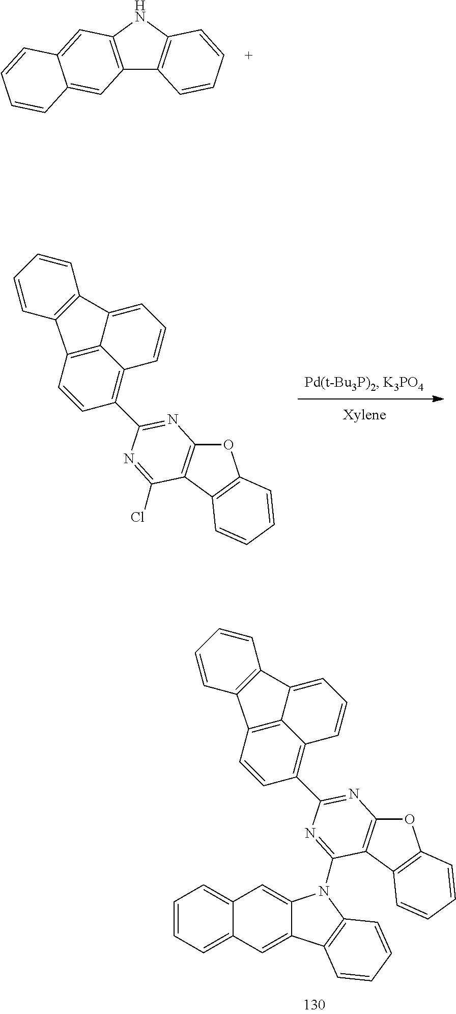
C12=C(NC3=C1C=CC=C3)C=C1C(=C2)C=CC=C1.C1=CC=C2C(=C1)C=C1C(=C2)C2=C(N1C1=NC(C3=C4C5=C(C=C3)C3=C(C5=CC=C4)C=CC=C3)=NC3=C1C1=C(O3)C=CC=C1)C=CC=C2.O1C2=C(C3=C1C=CC=C3)C(Cl)=NC(C1=C3C4=C(C=C1)C1=C(C4=CC=C3)C=CC=C1)=N2
